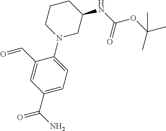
O=CC1=CC(C(N)=O)=CC=C1N1CC(NC(OC(C)(C)C)=O)CCC1
